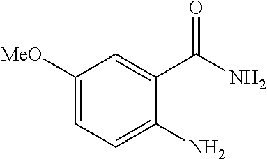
C1([MeO])=CC=C(N)C(C(N)=O)=C1
